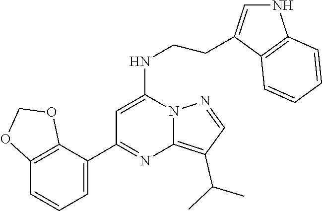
C1(C(C)C)=C2N(N=C1)C(NCCC1=CNC3=C1C=CC=C3)=CC(C1=CC=CC3=C1OCO3)=N2
